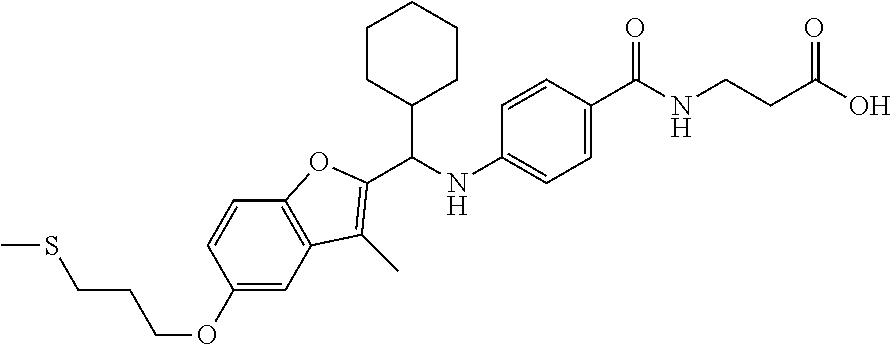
C1(OCCCSC)=CC2=C(C=C1)OC(C(NC1=CC=C(C(NCCC(O)=O)=O)C=C1)C1CCCCC1)=C2C
